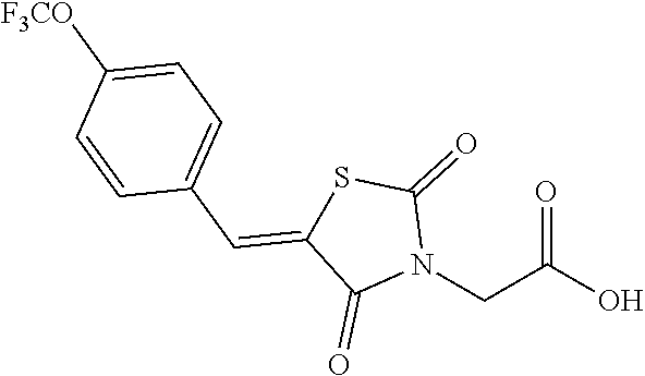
OC(CN1C(=O)SC(=CC2=CC=C([F3CO])C=C2)C1=O)=O
